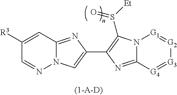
N12C(=NC(C3=CN4C(=N3)C=C([R3])C=N4)=C1S([Et])=O)[G4]=[G3][G2]=[G1]2
